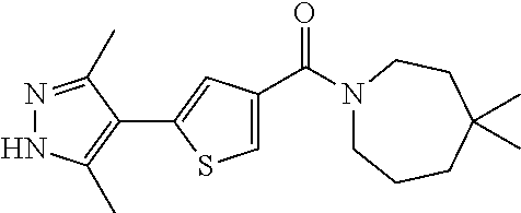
N1(C(=O)C2=CSC(C3=C(C)NN=C3C)=C2)CCCC(C)(C)CC1
